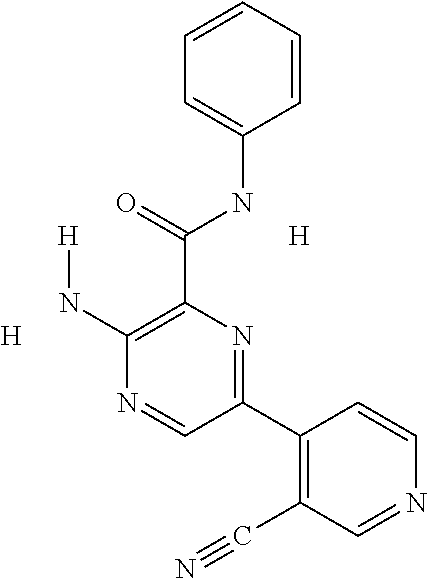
C1=CC=CC(NC(C2=C(N[H])N=CC(C3=C(C#N)C=NC=C3)=N2)=O)=C1.[H].[H]
